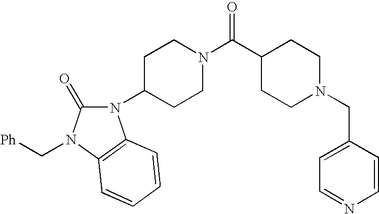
C1=NC=CC(CN2CCC(C(N3CCC(N4C(=O)N(C[Ph])C5=C4C=CC=C5)CC3)=O)CC2)=C1
